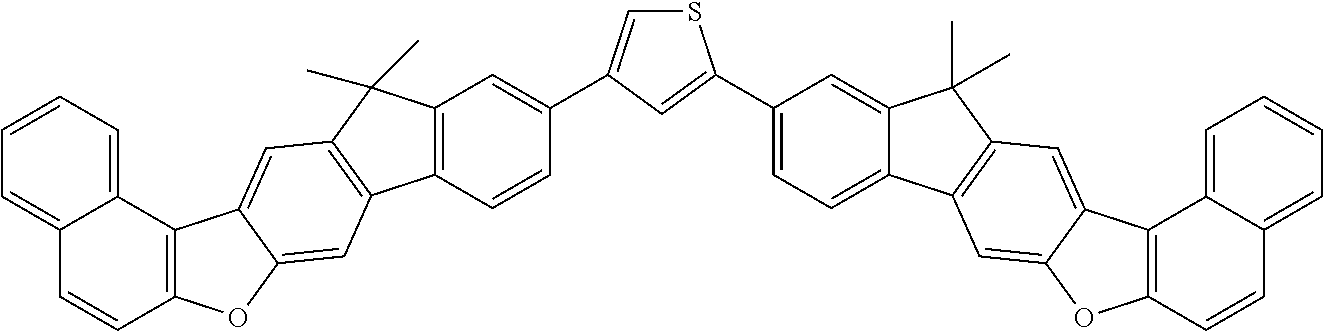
S1C=C(C2=CC3=C(C=C2)C2=C(C3(C)C)C=C3C(=C2)OC2=C3C3=CC=CC=C3C=C2)C=C1C1=CC=C2C(=C1)C(C)(C)C1=C2C=C2C(=C1)C1=C(O2)C=CC2=CC=CC=C12
